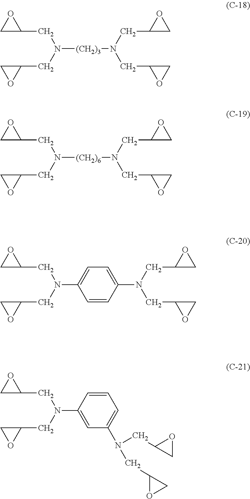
N([(CH2)3]N(CC1CO1)CC1CO1)(CC1CO1)CC1CO1.N([(CH2)6]N(CC1CO1)CC1CO1)(CC1CO1)CC1CO1.N(C1=CC=C(N(CC2CO2)CC2CO2)C=C1)(CC1CO1)CC1CO1.N(C1=CC(N(CC2OC2)CC2OC2)=CC=C1)(CC1CO1)CC1CO1
